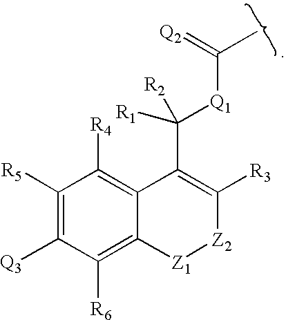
C1([R5])=C([Q3])C([R6])=C2C(=C1[R4])C(C([Q1]C(C)=[Q2])([R1])[R2])=C([R3])[Z2][Z1]2
